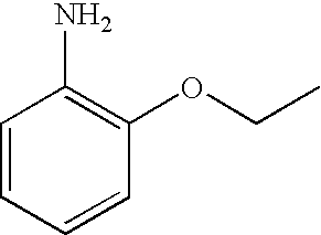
C1=CC(N)=C(OCC)C=C1
